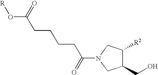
C1(CO)C([R2])CN(C(CCCCC(O[R])=O)=O)C1
